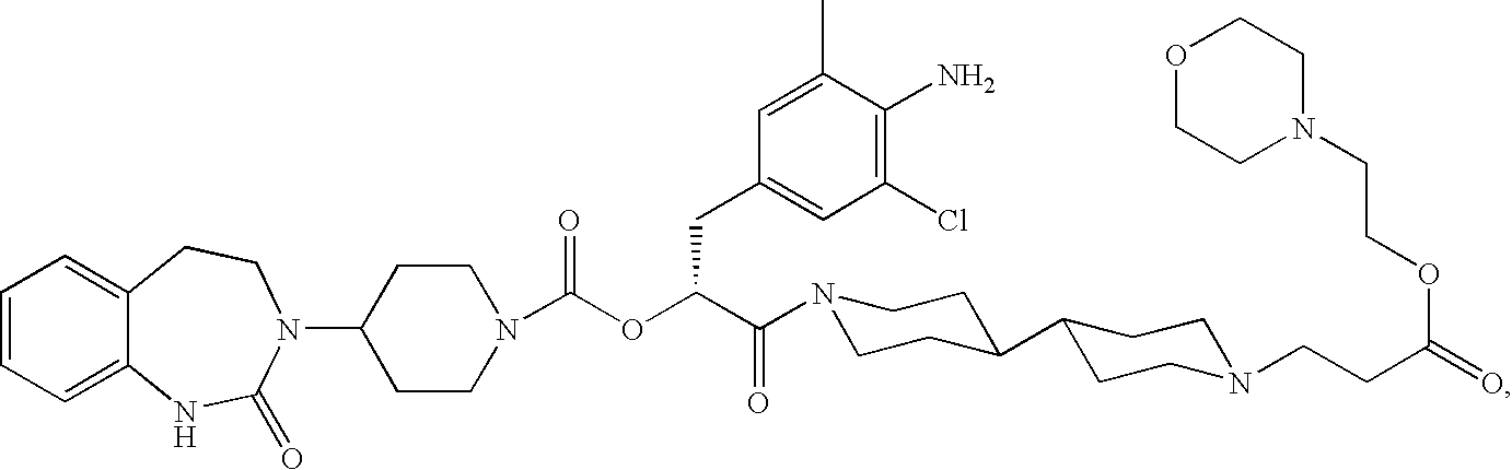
C1=CC=C2C(=C1)CCN(C1CCN(C(OC(C(=O)N3CCC(C4CCN(CCC(=O)OCCN5CCOCC5)CC4)CC3)CC3=CC(Cl)=C(N)C(C)=C3)=O)CC1)C(=O)N2
